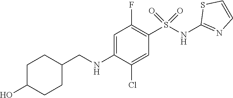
C1=C(NCC2CCC(O)CC2)C(Cl)=CC(S(NC2=NC=CS2)(=O)=O)=C1F
